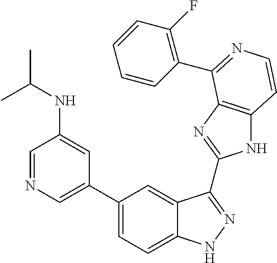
C1(C2=CN=CC(NC(C)C)=C2)=CC=C2C(=C1)C(C1=NC3=C(N1)C=CN=C3C1=C(F)C=CC=C1)=NN2
